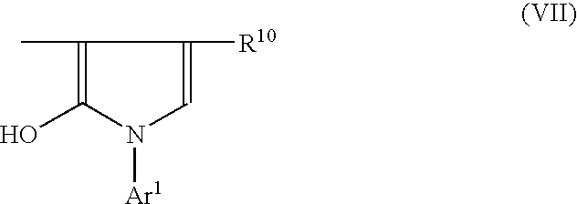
C1(C)=C(O)N([Ar1])C=C1[R10]
